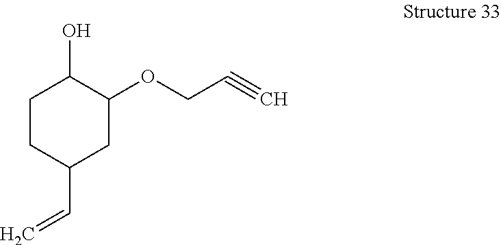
C1CC(C=C)CC(OCC#C)C1O
